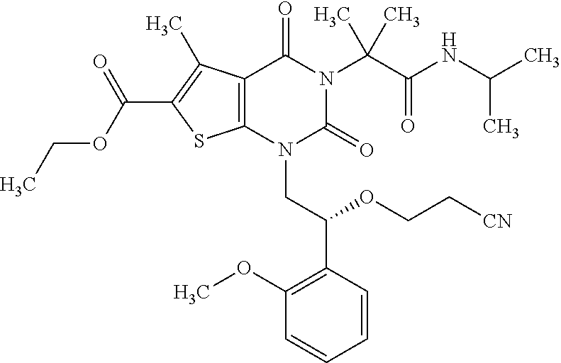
C12=C(C(C)=C(C(OCC)=O)S1)C(=O)N(C(C(=O)NC(C)C)(C)C)C(=O)N2CC(C1=C(OC)C=CC=C1)OCC[CN]
